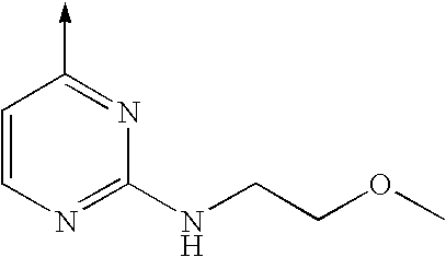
C1=CN=C(NCCOC)N=C1->C
